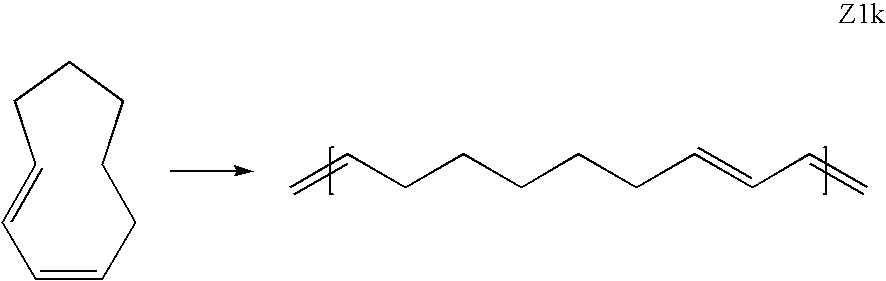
C=CCCCCCC=CC=C.C1=CCCCCCC=C1
